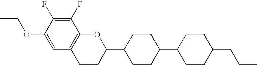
C1(F)=C(F)C2=C(C=C1OCC)CCC(C1CCC(C3CCC(CCC)CC3)CC1)O2
